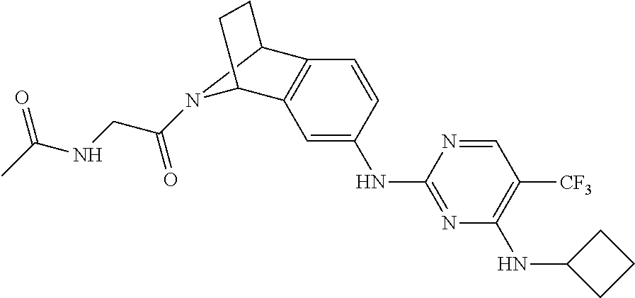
C1=C(NC2=NC(NC3CCC3)=C([CF3])C=N2)C=CC2=C1C1N(C(CNC(C)=O)=O)C2CC1
